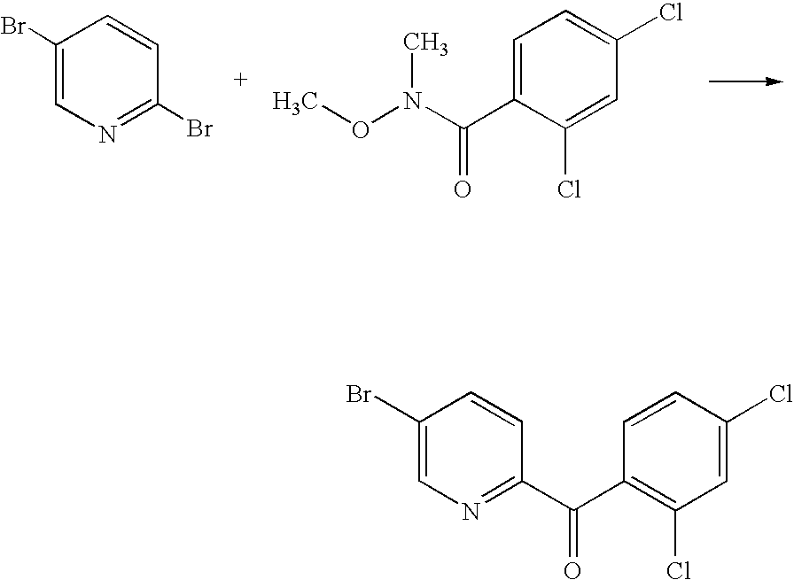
C1(C(C2=C(Cl)C=C(Cl)C=C2)=O)=NC=C(Br)C=C1.C1(Br)=CN=C(Br)C=C1.N(C(C1=CC=C(Cl)C=C1Cl)=O)(OC)C
